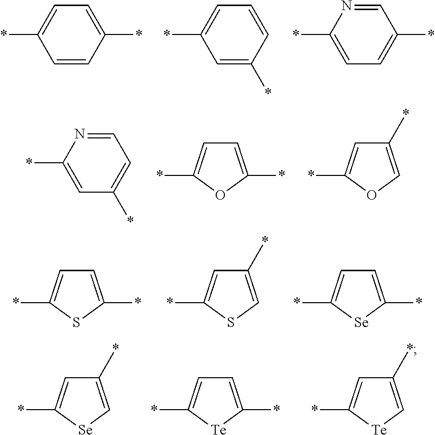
C1=CC(*)=CC=C1*.C1=C(*)C=CC=C1*.N1=CC(*)=CC=C1*.C1=C(*)N=CC=C1*.C1=C(*)OC(*)=C1.C1(*)=COC(*)=C1.C1=C(*)SC(*)=C1.C1(*)=CSC(*)=C1.C1=C(*)[Se]C(*)=C1.C1(*)=C[Se]C(*)=C1.C1=C(*)[Te]C(*)=C1.C1(*)=C[Te]C(*)=C1
